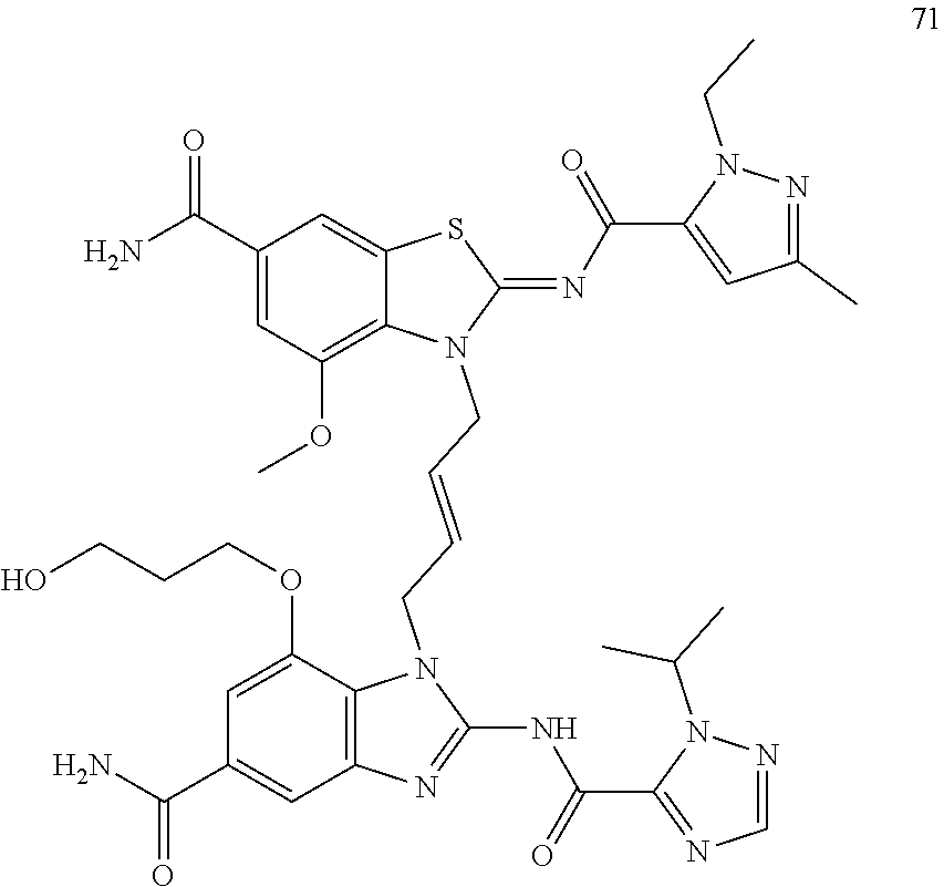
C1(C(=O)N)=CC(OC)=C2C(=C1)SC(=NC(C1=CC(C)=NN1CC)=O)N2CC=CCN1C2=C(C=C(C(=O)N)C=C2OCCCO)N=C1NC(=O)C1=NC=NN1C(C)C
